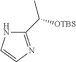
C1(C([OTBS])C)=NC=CN1
